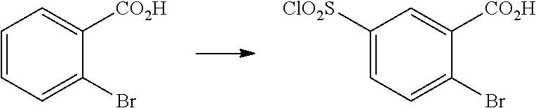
C1=CC=C(Br)C([CO2H])=C1.C1([ClO2S])=CC=C(Br)C([CO2H])=C1
